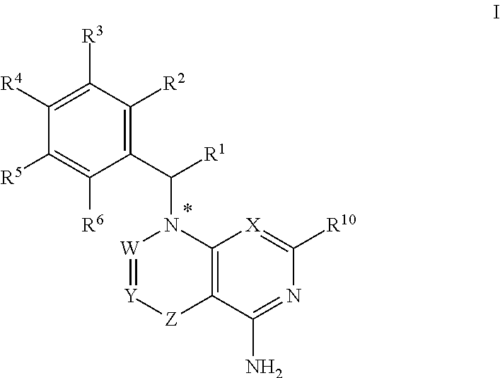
C12=C(C(N)=NC([R10])=[X]1)[Z][Y]=[W]N2C(C1=C([R2])C([R3])=C([R4])C([R5])=C1[R6])[R1]
